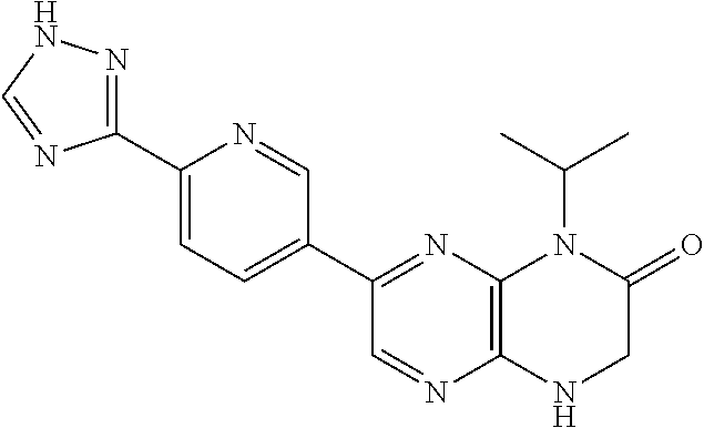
C1(C2=NC3=C(N=C2)NCC(=O)N3C(C)C)=CC=C(C2=NNC=N2)N=C1
